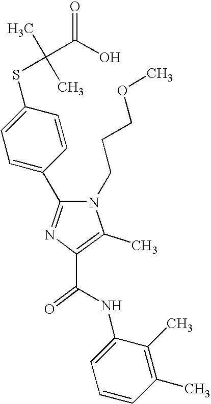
C(C1=C(C)N(CCCOC)C(C2=CC=C(SC(C)(C)C(O)=O)C=C2)=N1)(=O)NC1=CC=CC(C)=C1C
